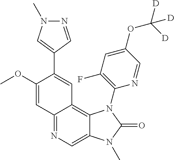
C1(OC)=CC2=NC=C3C(=C2C=C1C1=CN(C)N=C1)N(C1=C(F)C=C(OC([D])([D])[D])C=N1)C(=O)N3C
